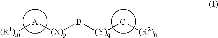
[(R1)m][A][(X)p]B[(Y)q]C[(R2)n]
